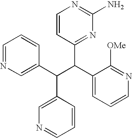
C1=NC=C(C(C(C2=CC=CN=C2[OMe])C2=NC(N)=NC=C2)C2=CN=CC=C2)C=C1
